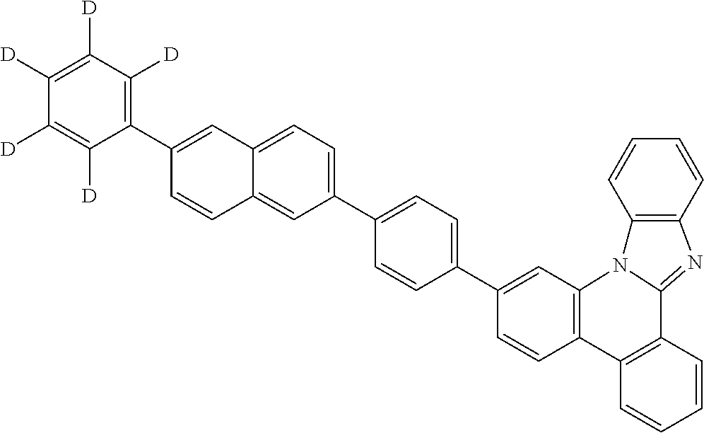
C1=CC2=C(C=C1C1=CC=C(C3=CC=C4C(=C3)C=CC(C3=C([D])C([D])=C([D])C([D])=C3[D])=C4)C=C1)N1C(=NC3=C1C=CC=C3)C1=C2C=CC=C1
